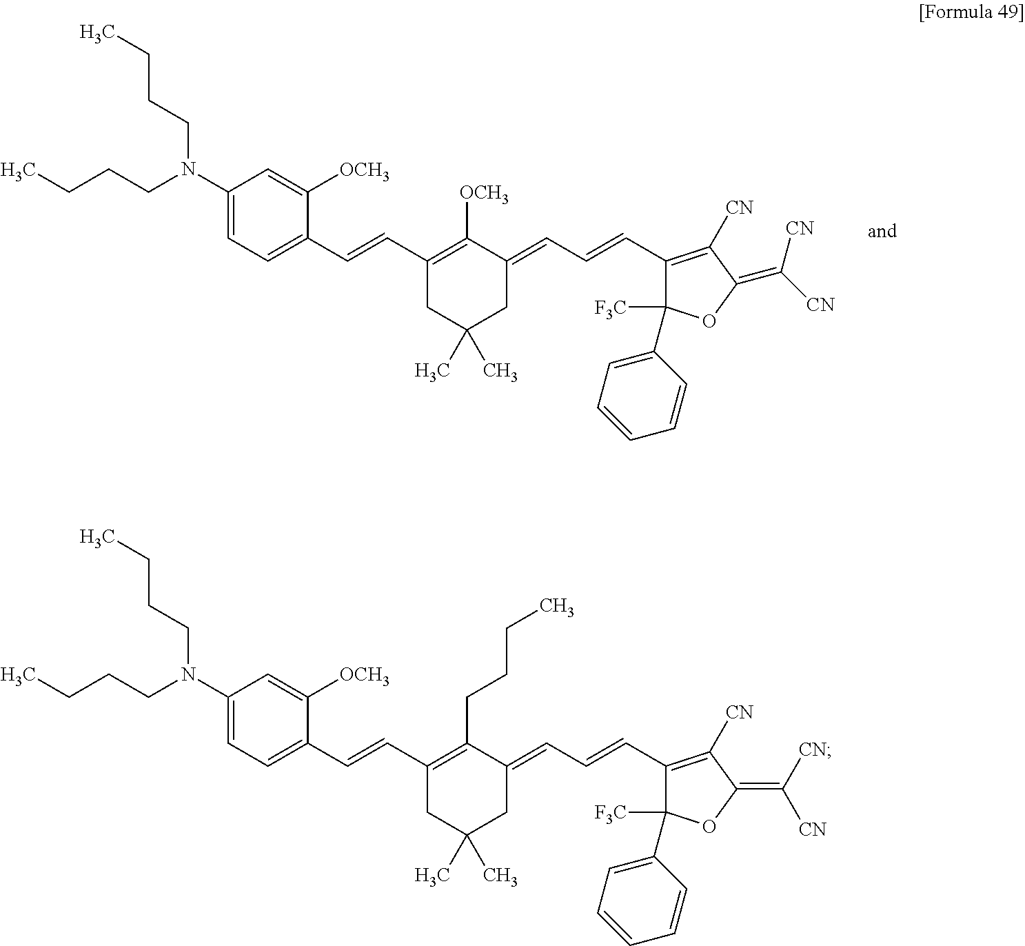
C(=CC1=C([OCH3])C(=CC=CC2=C([CN])C(=C([CN])[CN])OC2([F3C])C2=CC=CC=C2)CC(C)(C)C1)C1=CC=C(N(CCCC)CCCC)C=C1[OCH3].C(=CC1=C(CCCC)C(=CC=CC2=C([CN])C(=C([CN])[CN])OC2([F3C])C2=CC=CC=C2)CC(C)(C)C1)C1=CC=C(N(CCCC)CCCC)C=C1[OCH3]
